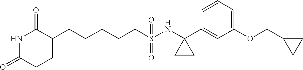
C(CCCS(=O)(=O)NC1(C2=CC(OCC3CC3)=CC=C2)CC1)CC1C(=O)NC(=O)CC1
